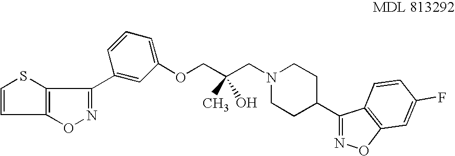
C1=CC2=C(S1)C(C1=CC(OCC(CN3CCC(C4=NOC5=C4C=CC(F)=C5)CC3)(C)O)=CC=C1)=NO2
